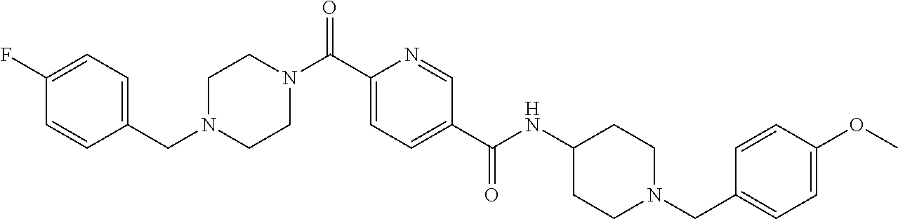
C1N(CC2=CC=C(F)C=C2)CCN(C(C2=CC=C(C(NC3CCN(CC4=CC=C(OC)C=C4)CC3)=O)C=N2)=O)C1
